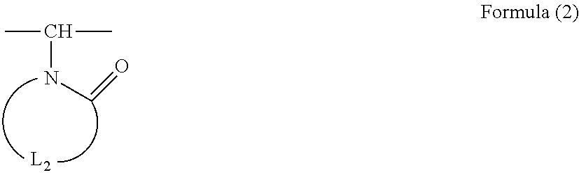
CC(C)NC=O
